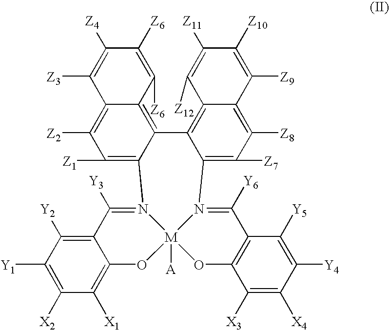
C1([Y1])=C([X2])C([X1])=C2C(=C1[Y2])C([Y3])=N1[M]3([A])(O2)OC2=C(C([Y5])=C([Y4])C([X4])=C2[X3])C([Y6])=N3C2=C([Z7])C([Z8])=C3C(=C2C2=C4C(=C([Z2])C([Z1])=C12)C([Z3])=C([Z4])C([Z6])=C4[Z6])C([Z12])=C([Z11])C([Z10])=C3[Z9]
